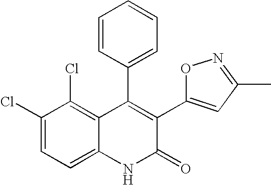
C1(Cl)=CC=C2C(=C1Cl)C(C1=CC=CC=C1)=C(C1=CC(C)=NO1)C(=O)N2
